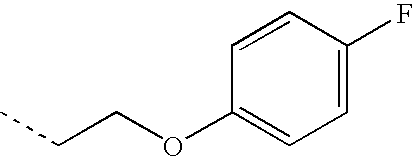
C1=C(F)C=CC(OCCC)=C1
